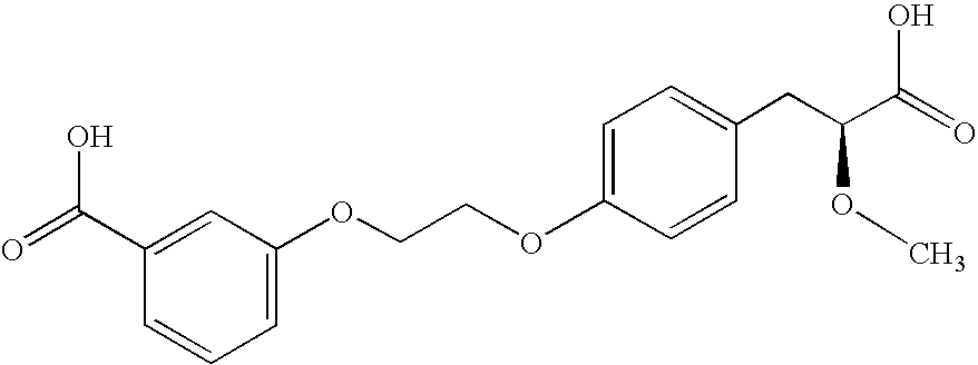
C(COC1=CC=C(CC(C(=O)O)OC)C=C1)OC1=CC=CC(C(=O)O)=C1
